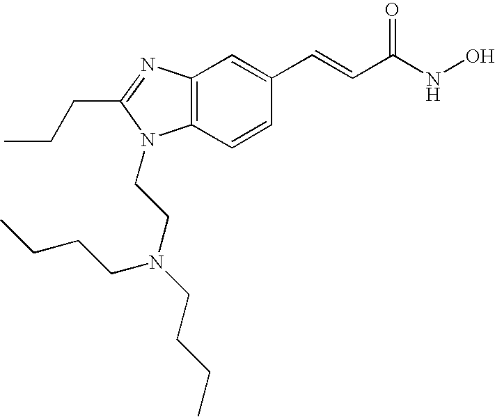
C12=C(C=CC(C=CC(NO)=O)=C1)N(CCN(CCCC)CCCC)C(CCC)=N2
